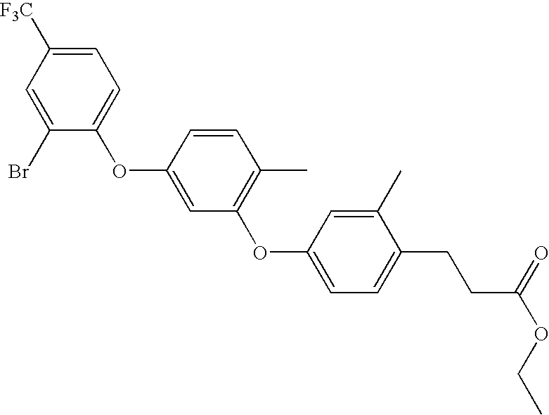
BrC1=CC([F3C])=CC=C1OC1=CC(OC2=CC=C(CCC(OCC)=O)C(C)=C2)=C(C)C=C1
